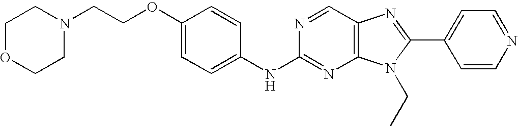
C1(OCCN2CCOCC2)=CC=C(NC2=NC3=C(C=N2)N=C(C2=CC=NC=C2)N3CC)C=C1
